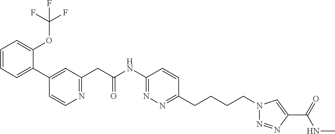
C1=CC=C(C2=CC(CC(NC3=NN=C(CCCCN4N=NC(C(=O)NC)=C4)C=C3)=O)=NC=C2)C(OC(F)(F)F)=C1
